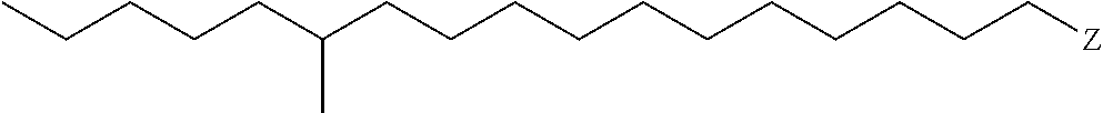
C(CCCCC[Z])CCCCCC(CCCCC)C
